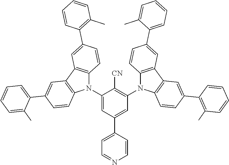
C1(N2C3=C(C4=C2C=CC(C2=CC=CC=C2C)=C4)C=C(C2=C(C)C=CC=C2)C=C3)=CC(C2=CC=NC=C2)=CC(N2C3=C(C4=C2C=CC(C2=C(C)C=CC=C2)=C4)C=C(C2=CC=CC=C2C)C=C3)=C1[CN]
